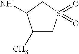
C1(C)CS(=O)(=O)CC1N
